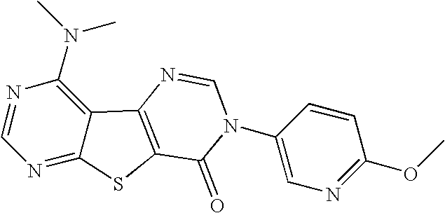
C1=NC(N(C)C)=C2C(=N1)SC1=C2N=CN(C2=CN=C(OC)C=C2)C1=O
